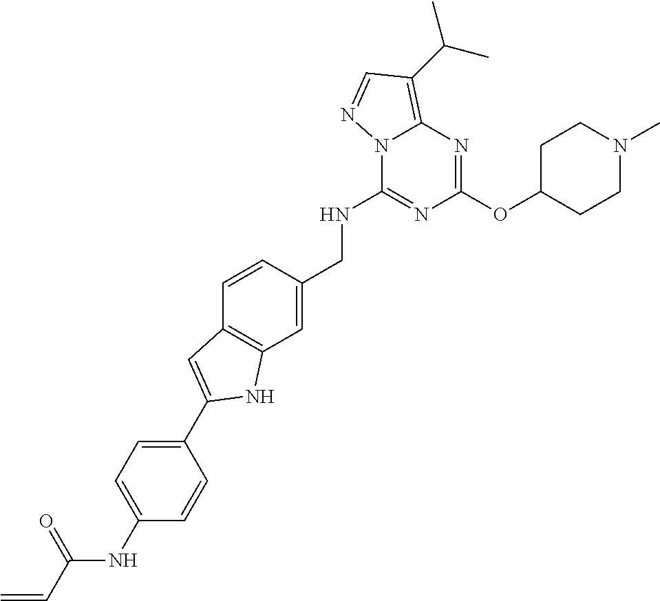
C(NC1=NC(OC2CCN(C)CC2)=NC2=C(C(C)C)C=NN12)C1=CC2=C(C=C1)C=C(C1=CC=C(NC(=O)C=C)C=C1)N2
